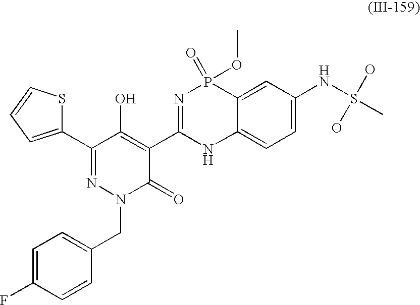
C1(C2=NN(CC3=CC=C(F)C=C3)C(=O)C(C3=NP(=O)(OC)C4=CC(NS(C)(O)O)=CC=C4N3)=C2O)=CC=CS1
